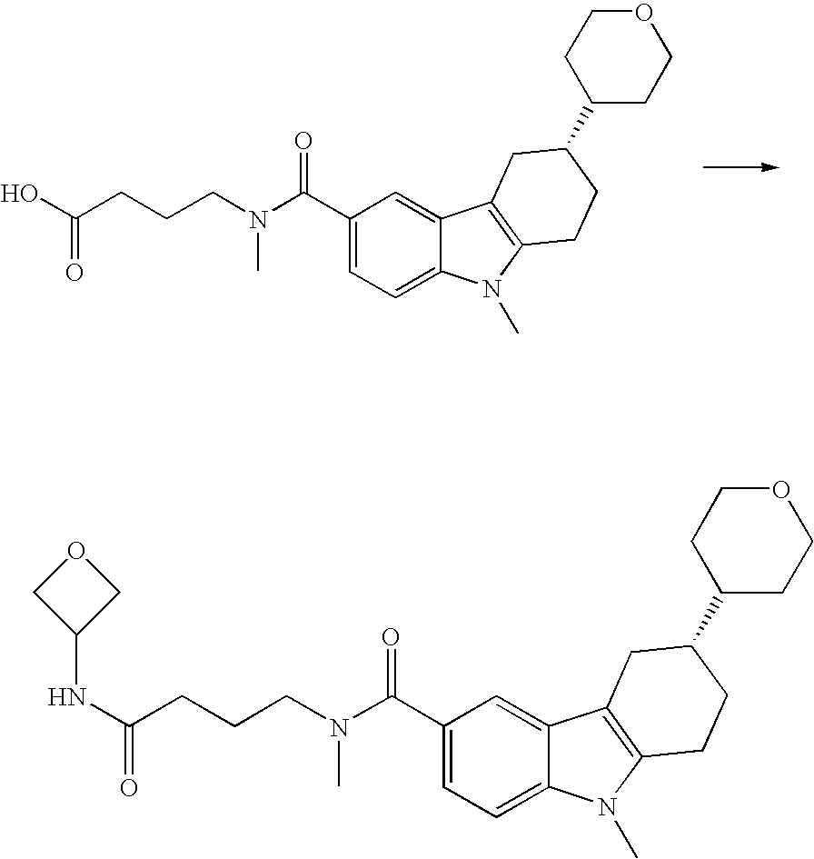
C1(C(=O)N(CCCC(O)=O)C)=CC=C2C(=C1)C1=C(N2C)CCC(C2CCOCC2)C1.C1(C(=O)N(CCCC(NC2COC2)=O)C)=CC=C2C(=C1)C1=C(N2C)CCC(C2CCOCC2)C1
